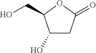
C1(O)CC(=O)OC1CO
